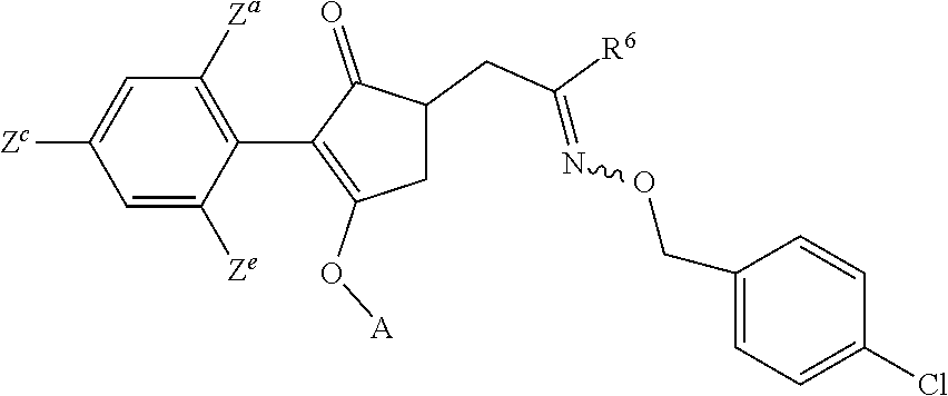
C1=C([Ze])C(C2=C(O[A])CC(CC([R6])=NOCC3=CC=C(Cl)C=C3)C2=O)=C([Za])C=C1[Zc]
